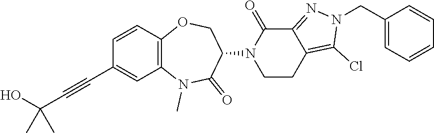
C12=C(C=CC(C#CC(O)(C)C)=C1)OCC(N1CCC3=C(Cl)N(CC4=CC=CC=C4)N=C3C1=O)C(=O)N2C
